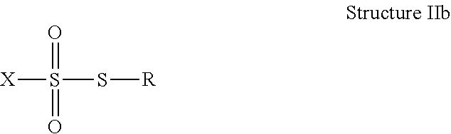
[X]S(=O)(S[R])=O
